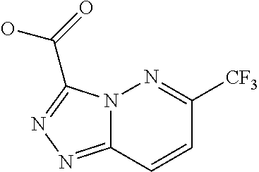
N12C(=NN=C1C(=O)O)C=CC([CF3])=N2
